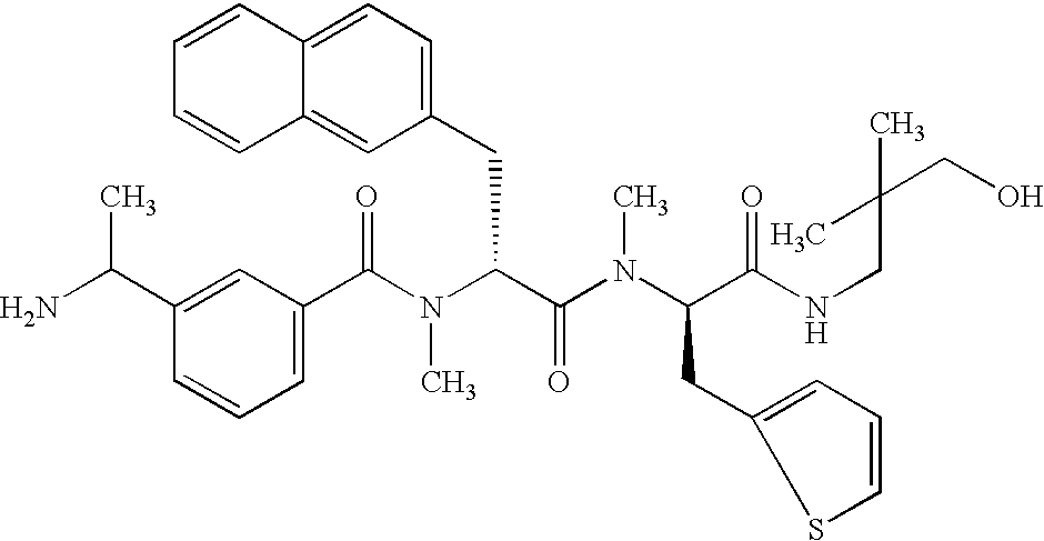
C1(C(N(C(C(=O)N(C)C(CC2=CC=CS2)C(=O)NCC(CO)(C)C)CC2=CC=C3C(=C2)C=CC=C3)C)=O)=CC=CC(C(N)C)=C1
